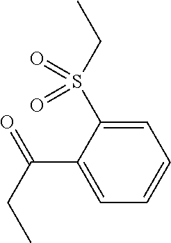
C1=C(S(CC)(=O)=O)C(C(CC)=O)=CC=C1
